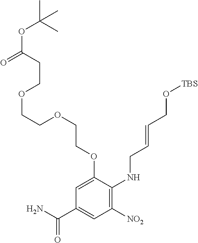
C1=C(OCCOCCOCCC(=O)OC(C)(C)C)C(NCC=CCO[TBS])=C([NO2])C=C1C(N)=O
